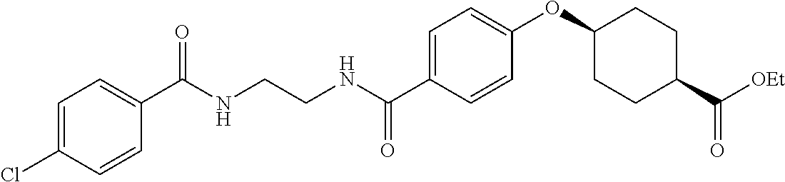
C1=C(C(NCCNC(C2=CC=C(Cl)C=C2)=O)=O)C=CC(OC2CCC(C(=O)[OEt])CC2)=C1
